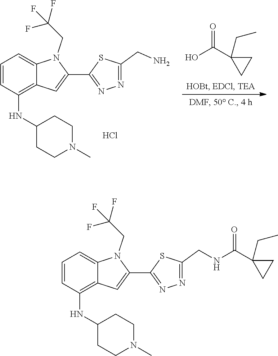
OC(C1(CC)CC1)=O.C1=CC=C2C(=C1NC1CCN(C)CC1)C=C(C1=NN=C(CN)S1)N2CC(F)(F)F.Cl.C12=C(NC3CCN(C)CC3)C=CC=C1N(CC(F)(F)F)C(C1=NN=C(CNC(C3(CC)CC3)=O)S1)=C2
